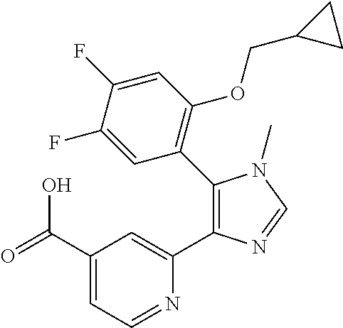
C1(C(=O)O)=CC=NC(C2=C(C3=C(OCC4CC4)C=C(F)C(F)=C3)N(C)C=N2)=C1
